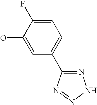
OC1=CC(C2=NNN=N2)=CC=C1F
